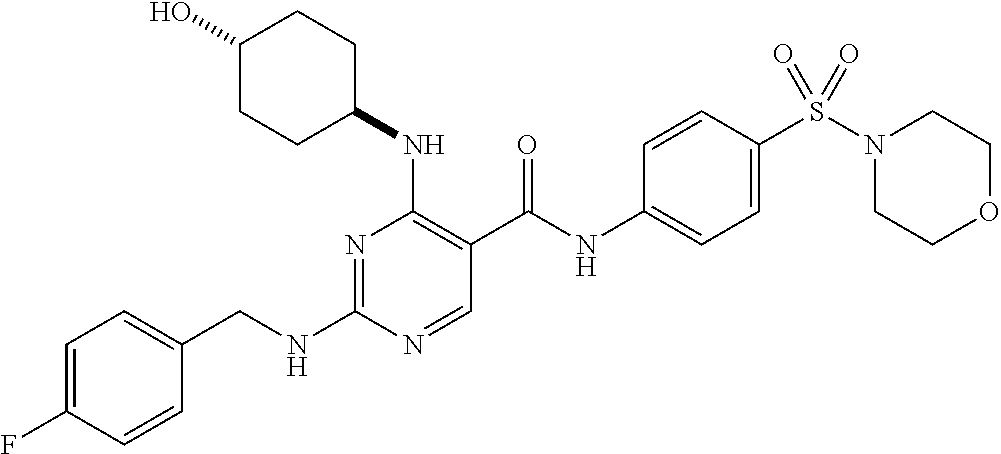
C(NC1=NC(NC2CCC(O)CC2)=C(C(NC2=CC=C(S(N3CCOCC3)(=O)=O)C=C2)=O)C=N1)C1=CC=C(F)C=C1
